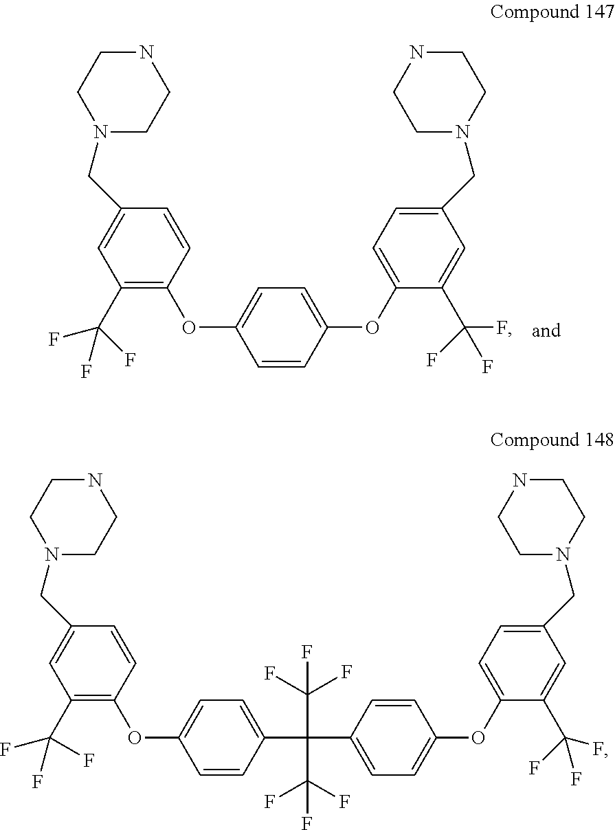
C1=CC(OC2=CC=C(CN3CCNCC3)C=C2C(F)(F)F)=CC=C1OC1=C(C(F)(F)F)C=C(CN2CCNCC2)C=C1.C1=CC(C(C2=CC=C(OC3=CC=C(CN4CCNCC4)C=C3C(F)(F)F)C=C2)(C(F)(F)F)C(F)(F)F)=CC=C1OC1=C(C(F)(F)F)C=C(CN2CCNCC2)C=C1
